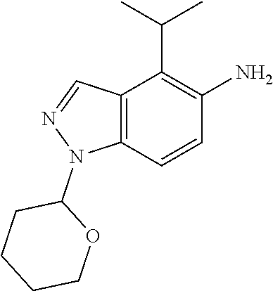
C1CCCOC1N1C2=C(C=N1)C(C(C)C)=C(N)C=C2
